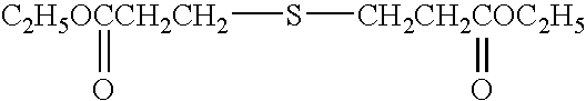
[C2H5OCCH2CH2](S[CH2CH2COC2H5]=O)=O
